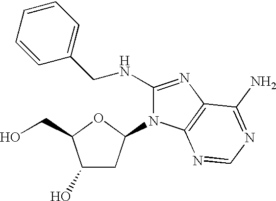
C1(O)CC(N2C(NCC3=CC=CC=C3)=NC3=C2N=CN=C3N)OC1CO
